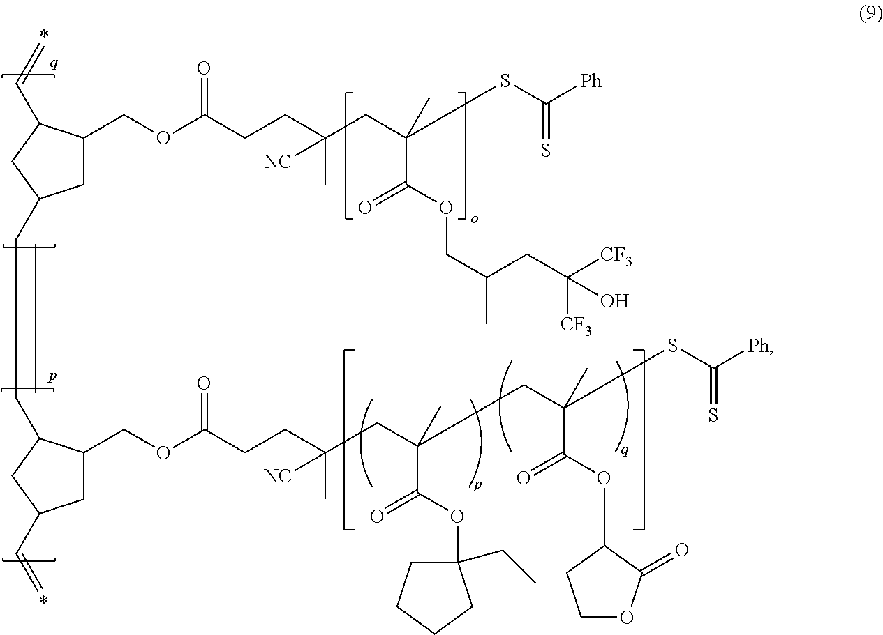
C1C(COC(CCC(C)([NC])CC(SC(=S)[Ph])(C(OCC(CC([CF3])([CF3])O)C)=O)C)=O)C(C=C)CC1C=CC1C(COC(CCC(C)([NC])CC(CC(SC([Ph])=S)(C)C(OC2CCOC2=O)=O)(C(OC2(CC)CCCC2)=O)C)=O)CC(C=C)C1
